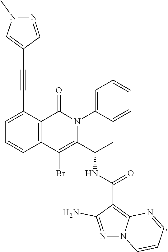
C1=C(C#CC2=CN(C)N=C2)C2=C(C=C1)C(Br)=C(C(C)NC(=O)C1=C3N(N=C1N)C=CC=N3)N(C1=CC=CC=C1)C2=O
